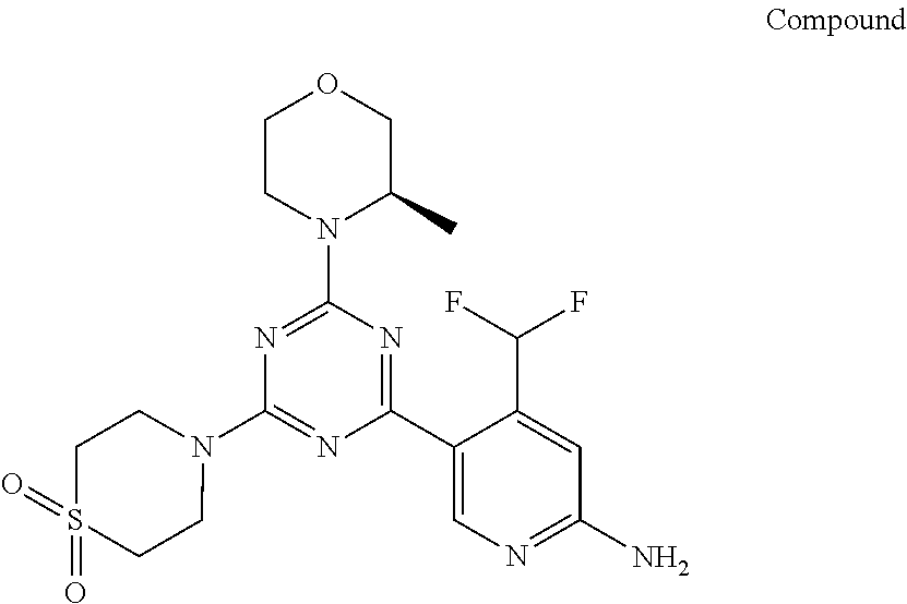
C1(N2CCS(=O)(=O)CC2)=NC(C2=CN=C(N)C=C2C(F)F)=NC(N2C(C)COCC2)=N1
